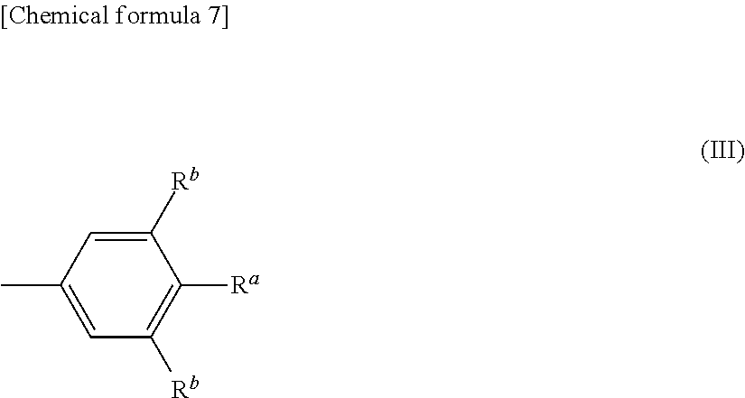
C1=C(C)C=C([Rb])C([Ra])=C1[Rb]
